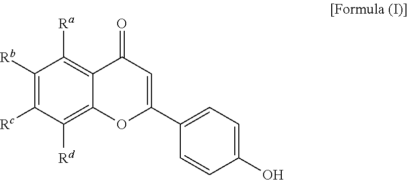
C1([Rb])=C([Rc])C([Rd])=C2C(=C1[Ra])C(=O)C=C(C1=CC=C(O)C=C1)O2
